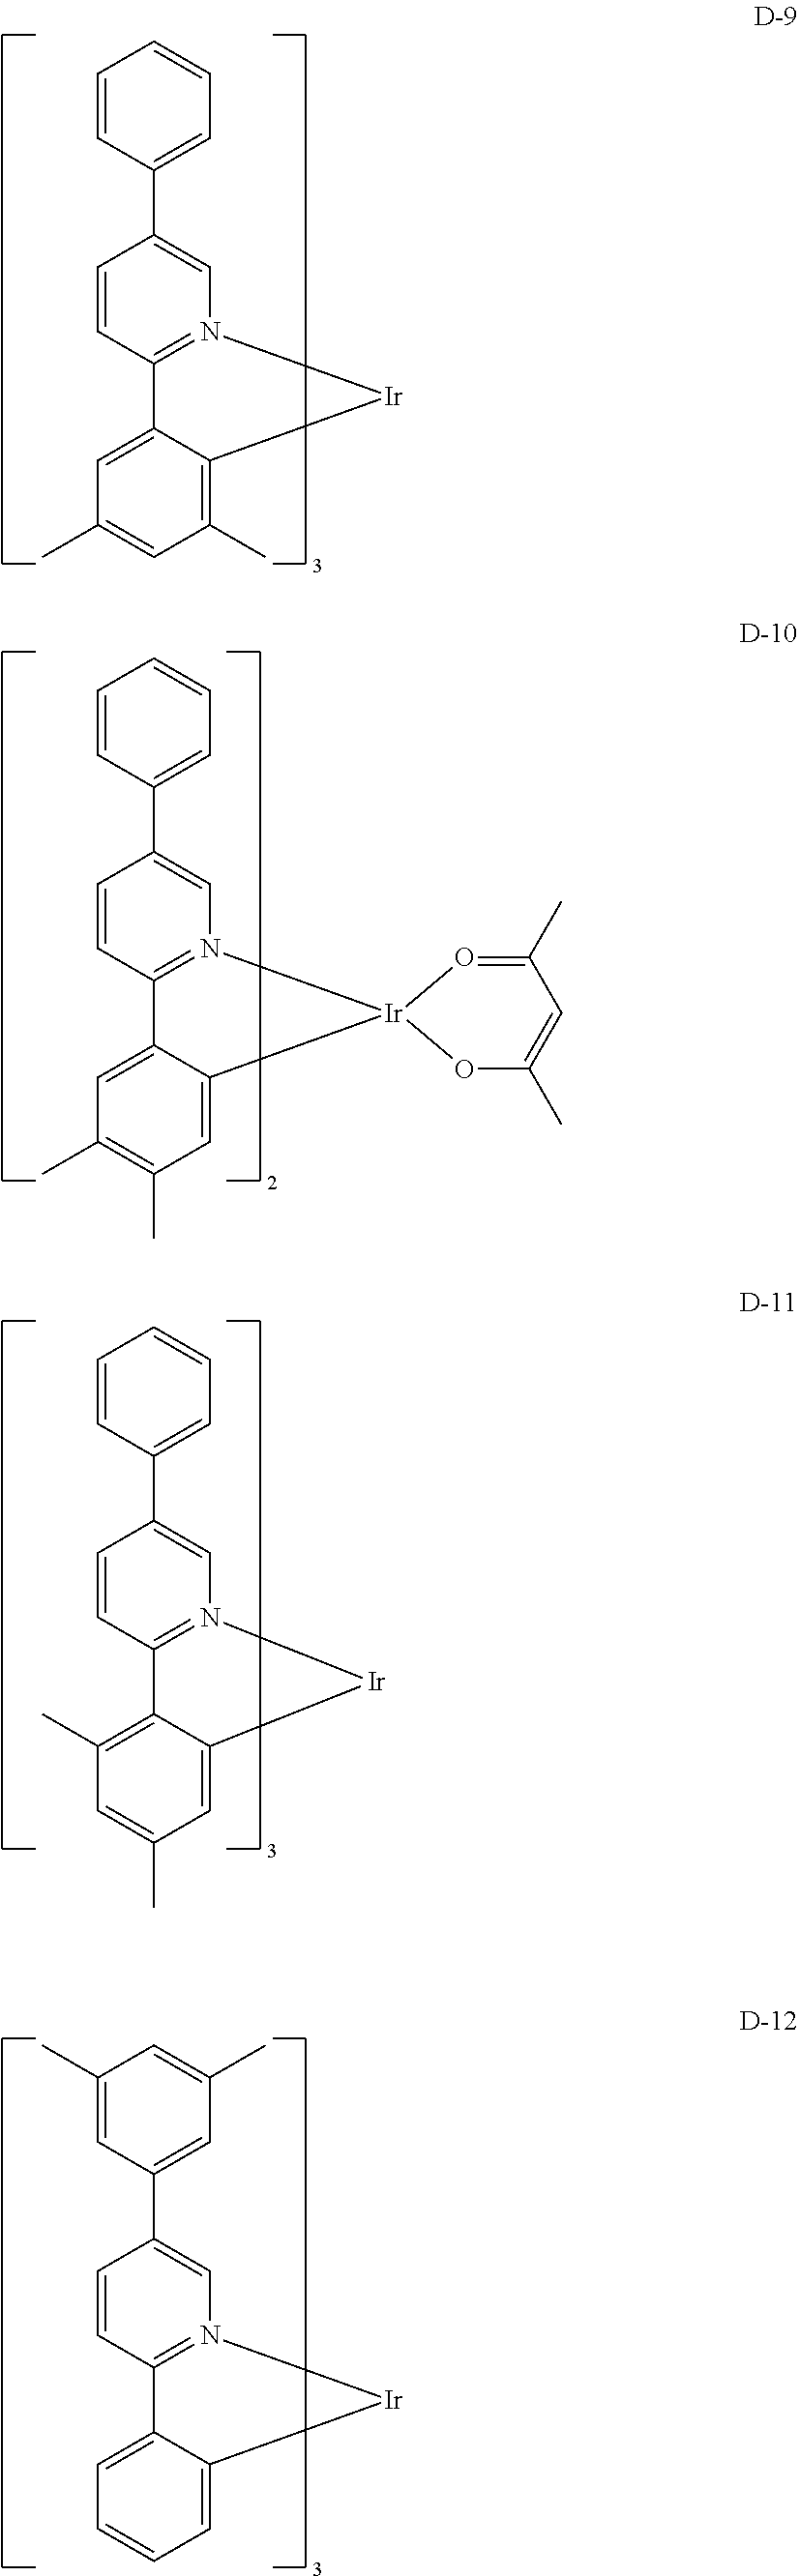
C1=CC2=N(C=C1C1=CC=CC=C1)[Ir]C1=C(C)C=C(C)C=C21.C1=CC2=N(C=C1C1=CC=CC=C1)[Ir]1(C3=CC(C)=C(C)C=C23)OC(C)=CC(C)=O1.C1=CC2=N(C=C1C1=CC=CC=C1)[Ir]C1=CC(C)=CC(C)=C21.C1=CC2=N(C=C1C1=CC(C)=CC(C)=C1)[Ir]C1=CC=CC=C21
